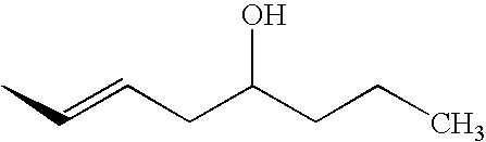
C(=CCC(CCC)O)C
